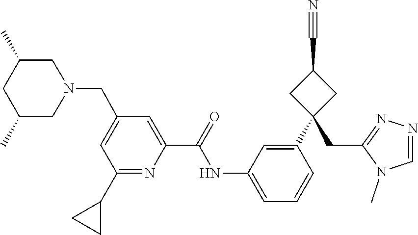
C(N1CC(C)CC(C)C1)C1=CC(C2CC2)=NC(C(=O)NC2=CC=CC(C3(CC4=NN=CN4C)CC(C#N)C3)=C2)=C1
